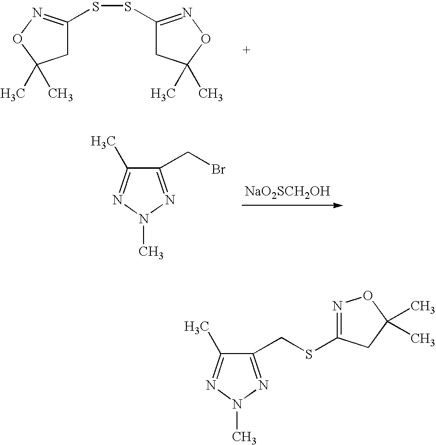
S(SC1=NOC(C)(C)C1)C1=NOC(C)(C)C1.[NaO2SCH2OH].C1(CBr)=NN(C)N=C1C.C1(CSC2=NOC(C)(C)C2)=NN(C)N=C1C
